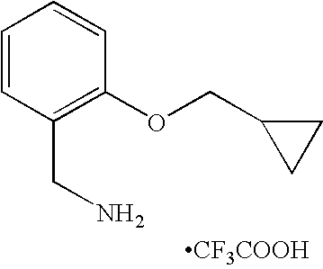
C1=CC(CN)=C(OCC2CC2)C=C1.[CF3COOH]
